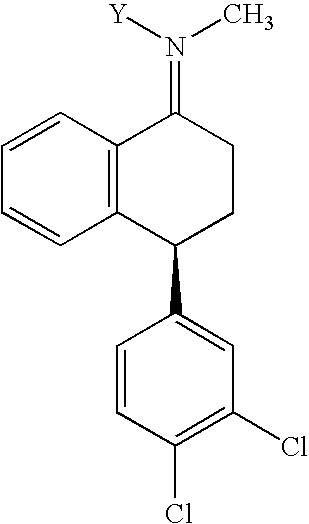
C12=C(C=CC=C1)C(=N(C)[Y])CCC2C1=CC(Cl)=C(Cl)C=C1
